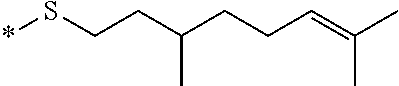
*SCCC(CCC=C(C)C)C
